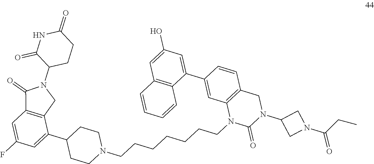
C1(=O)C2=C(CN1C1CCC(=O)NC1=O)C(C1CCN(CCCCCCCN3C(=O)N(C4CN(C(CC)=O)C4)CC4=C3C=C(C3=CC(O)=CC5=C3C=CC=C5)C=C4)CC1)=CC(F)=C2
